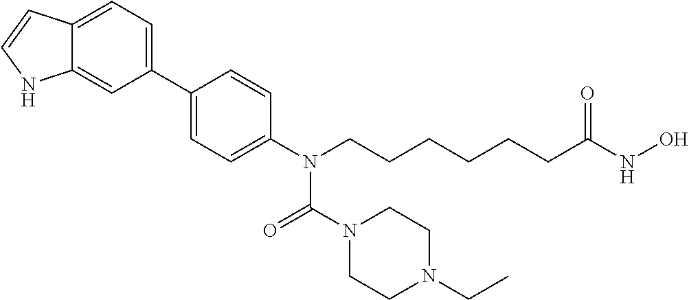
C12=CC=C(C3=CC=C(N(CCCCCCC(NO)=O)C(N4CCN(CC)CC4)=O)C=C3)C=C1NC=C2
